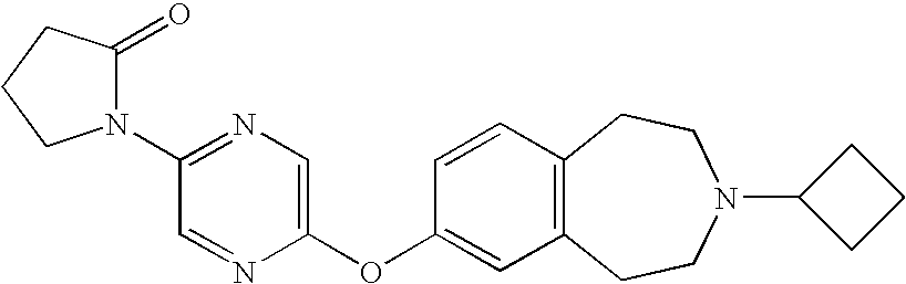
C1=NC(OC2=CC3=C(C=C2)CCN(C2CCC2)CC3)=CN=C1N1C(=O)CCC1
